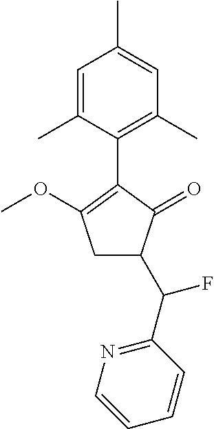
C1=C(C)C(C2=C(OC)CC(C(C3=NC=CC=C3)F)C2=O)=C(C)C=C1C
